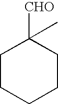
C1CCCCC1([CHO])C
